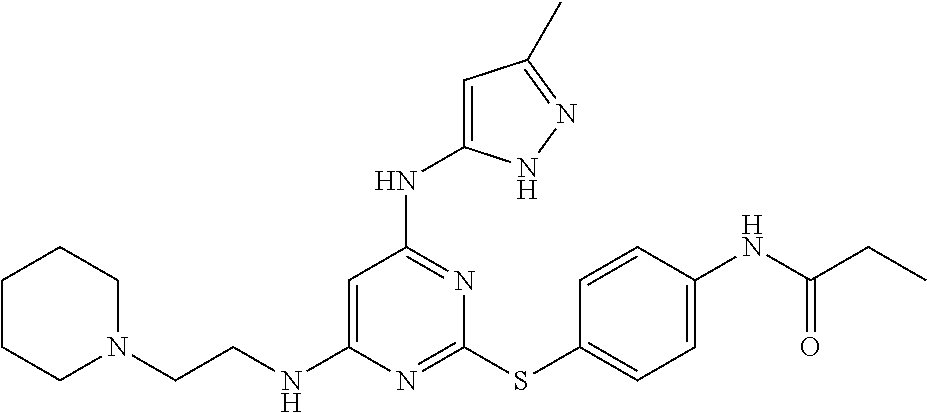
N1=C(SC2=CC=C(NC(CC)=O)C=C2)N=C(NC2=CC(C)=NN2)C=C1NCCN1CCCCC1
